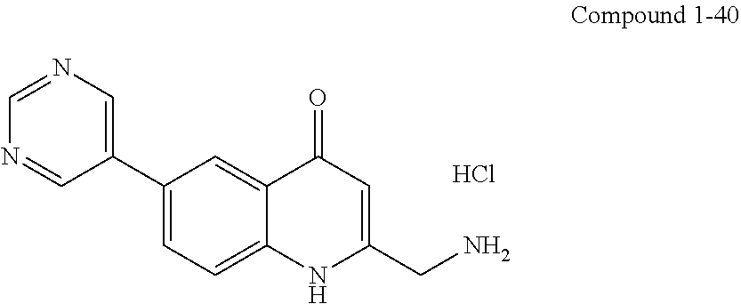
C12=CC=C(C3=CN=CN=C3)C=C1C(=O)C=C(CN)N2.Cl
